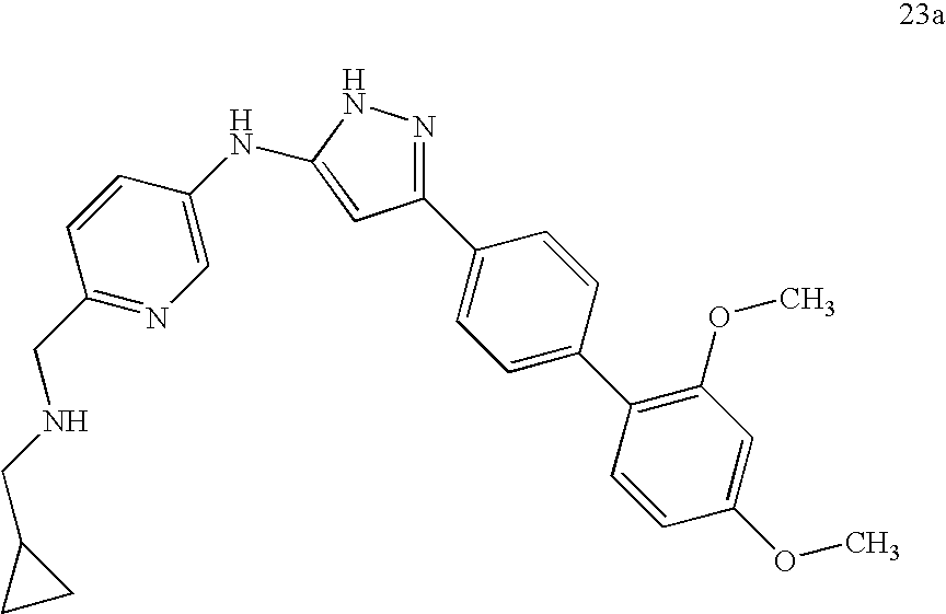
C1(C2=CC=C(C3=C(OC)C=C(OC)C=C3)C=C2)=NNC(NC2=CN=C(CNCC3CC3)C=C2)=C1
